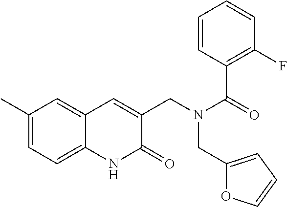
C1(C)=CC=C2C(=C1)C=C(CN(C(=O)C1=C(F)C=CC=C1)CC1=CC=CO1)C(=O)N2
